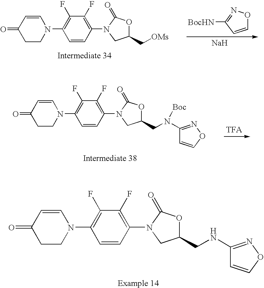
C1=CC(N2C(=O)OC(CN(C3=NOC=C3)[Boc])C2)=C(F)C(F)=C1N1CCC(=O)C=C1.C1=CC(N2C(=O)OC(CNC3=NOC=C3)C2)=C(F)C(F)=C1N1CCC(=O)C=C1.C1=CC(N2C(=O)OC(C[OMs])C2)=C(F)C(F)=C1N1CCC(=O)C=C1.[Na].[BocHN]C1=NOC=C1
